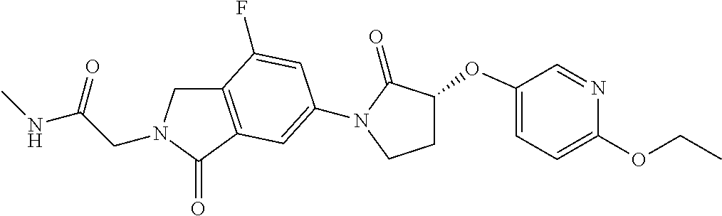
C(CN1CC2=C(C1=O)C=C(N1C(=O)C(OC3=CC=C(OCC)N=C3)CC1)C=C2F)(=O)NC
